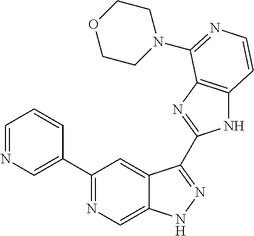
C1(C2=CN=CC=C2)=NC=C2C(=C1)C(C1=NC3=C(N1)C=CN=C3N1CCOCC1)=NN2
